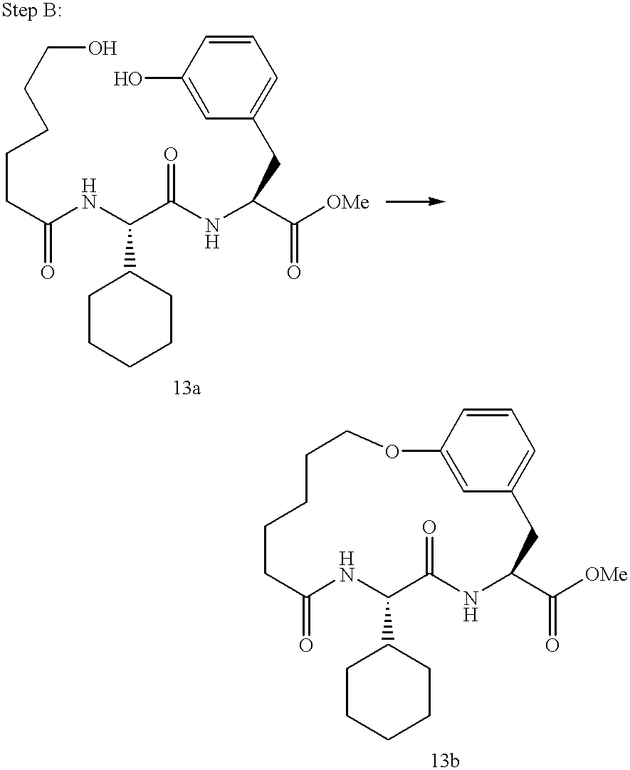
C(CC(NC(C(NC(C([OMe])=O)CC1=CC=CC(O)=C1)=O)C1CCCCC1)=O)CCCO.C1CC(=O)NC(C2CCCCC2)C(=O)NC(C([OMe])=O)CC2=CC=CC(=C2)OCCC1
